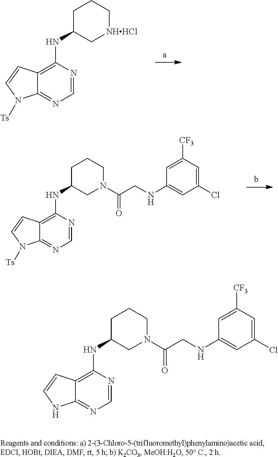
C1=NC(NC2C[NHHCl]CCC2)=C2C(=N1)N([Ts])C=C2.C1=NC(NC2CN(C(CNC3=CC(Cl)=CC([CF3])=C3)=O)CCC2)=C2C(=N1)N([Ts])C=C2.C1=NC(NC2CN(C(CNC3=CC(Cl)=CC([CF3])=C3)=O)CCC2)=C2C(=N1)NC=C2
